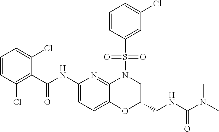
C1(C(NC2=CC=C3C(=N2)N(S(C2=CC(Cl)=CC=C2)(=O)=O)CC(CNC(N(C)C)=O)O3)=O)=C(Cl)C=CC=C1Cl
